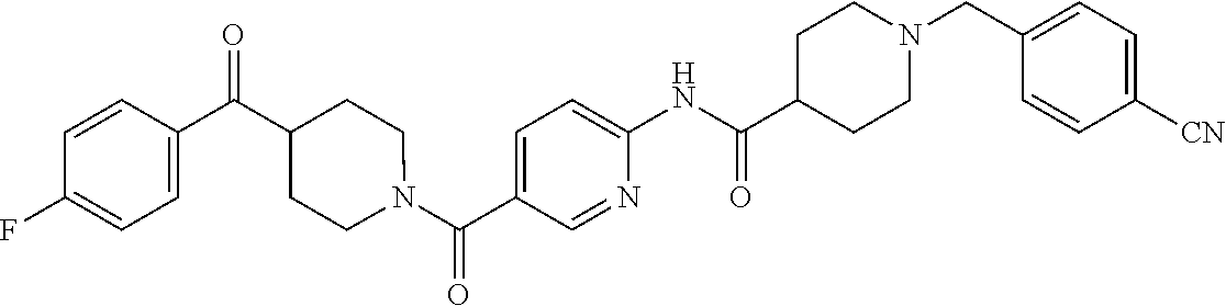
C(NC1=CC=C(C(=O)N2CCC(C(C3=CC=C(F)C=C3)=O)CC2)C=N1)(C1CCN(CC2=CC=C([CN])C=C2)CC1)=O
